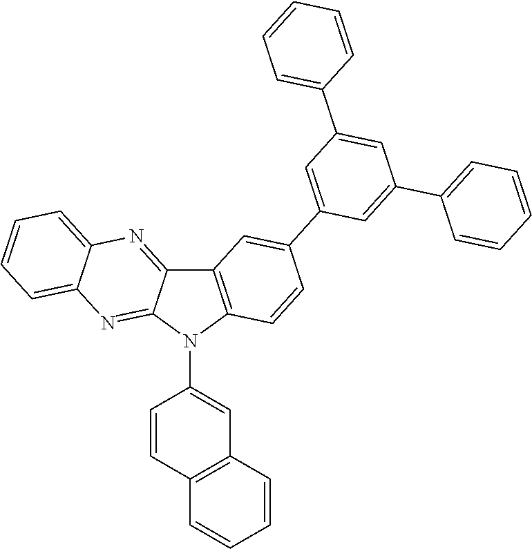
C12=C(N(C3=CC4=C(C=C3)C=CC=C4)C3=NC4=CC=CC=C4N=C13)C=CC(C1=CC(C3=CC=CC=C3)=CC(C3=CC=CC=C3)=C1)=C2
